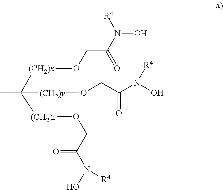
[(CH2)x](C([(CH2)z]OCC(N(O)[R4])=O)(C)[(CH2)y]OCC(N(O)[R4])=O)OCC(N(O)[R4])=O
